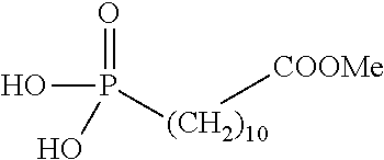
P([(CH2)10][COOMe])(O)(O)=O
